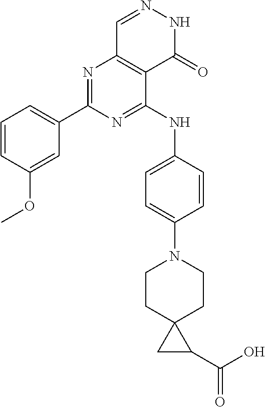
N1=C(NC2=CC=C(N3CCC4(CC3)CC4C(O)=O)C=C2)C2=C(N=C1C1=CC=CC(OC)=C1)C=NNC2=O
